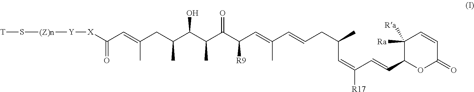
C(C=C(CC(C(C(C(C(C=C(C=CCC(C)C=C([R17])C=CC1OC(=O)C=CC1([Ra])[Ra])C)[R9])=O)C)O)C)C)([X][Y][(Z)n]S[T])=O
